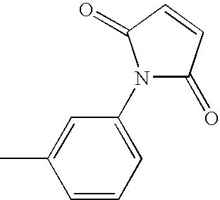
C1=CC=C(N2C(=O)C=CC2=O)C=C1C
